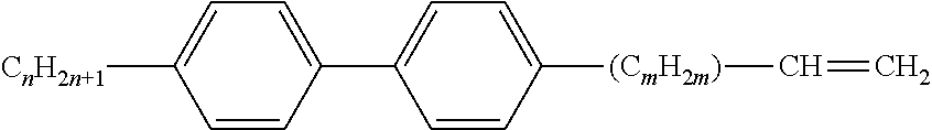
C1(C2=CC=C([CnH2n+1])C=C2)=CC=C([(CmH2m)]C=C)C=C1
